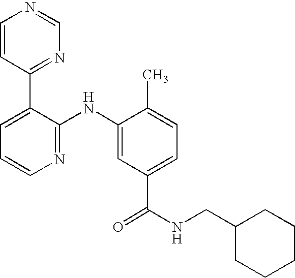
C1=CC(C2=CC=CN=C2NC2=CC(C(NCC3CCCCC3)=O)=CC=C2C)=NC=N1
